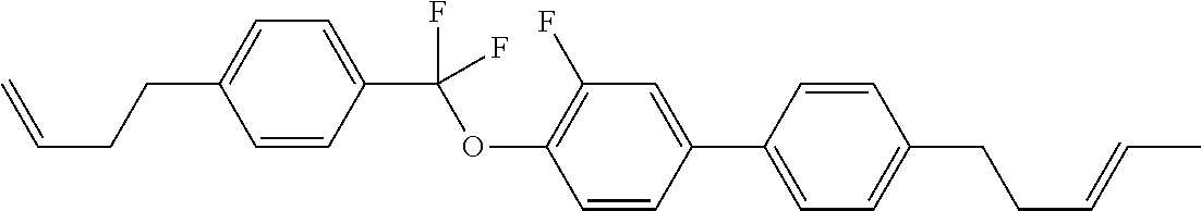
C1=CC(C(OC2=C(F)C=C(C3=CC=C(CCC=CC)C=C3)C=C2)(F)F)=CC=C1CCC=C
